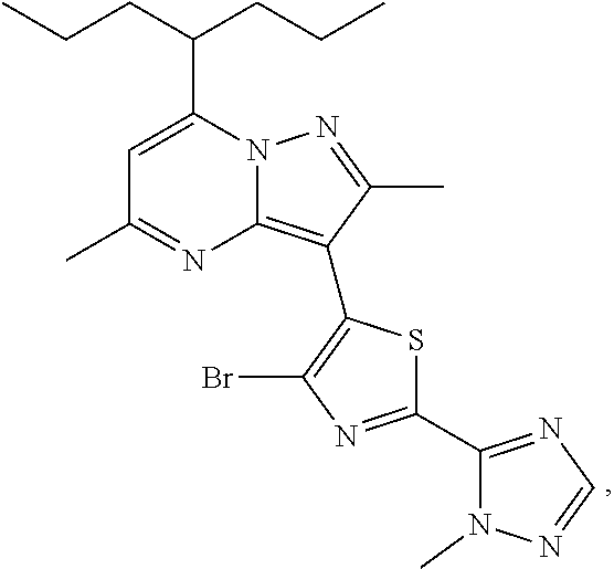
C(C1=CC(C)=NC2=C(C3=C(Br)N=C(C4=NC=NN4C)S3)C(C)=NN12)(CCC)CCC
